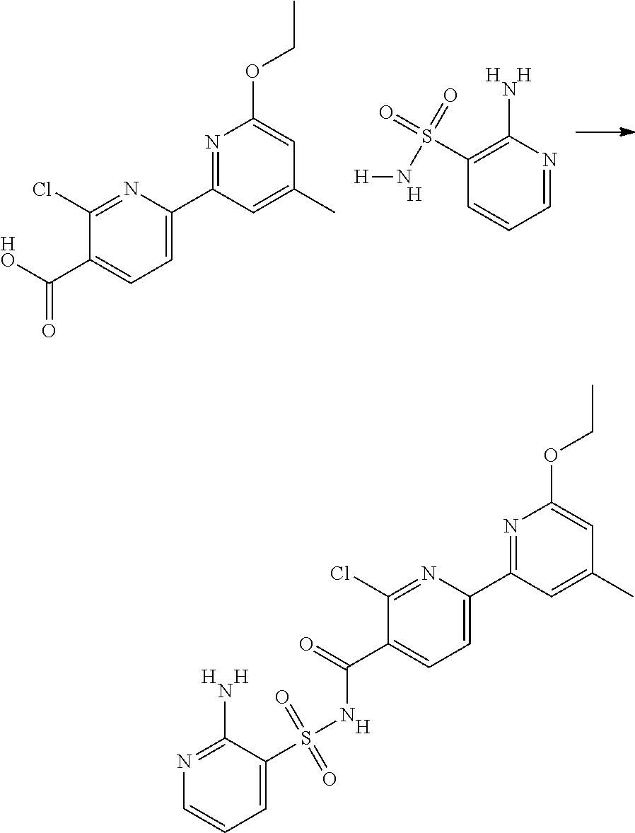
CCOC1=CC(C)=CC(C2=CC=C(C(=O)[HO])C(Cl)=N2)=N1.O=S(=O)(C1=C(N)N=CC=C1)N[H].[H].[H].[H].O(CC)C1=CC(C)=CC(C2=CC=C(C(=O)NS(=O)(=O)C3=CC=CN=C3N)C(Cl)=N2)=N1.[H].[H].[H]
